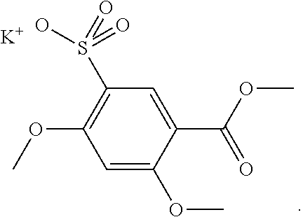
C1=C(OC)C(C(OC)=O)=CC(S(=O)(=O)O)=C1OC.[K]
